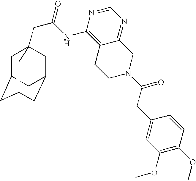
C1C2CC3CC(CC1(CC(=O)NC1=C4C(=NC=N1)CN(C(CC1=CC(OC)=C(OC)C=C1)=O)CC4)C3)C2
